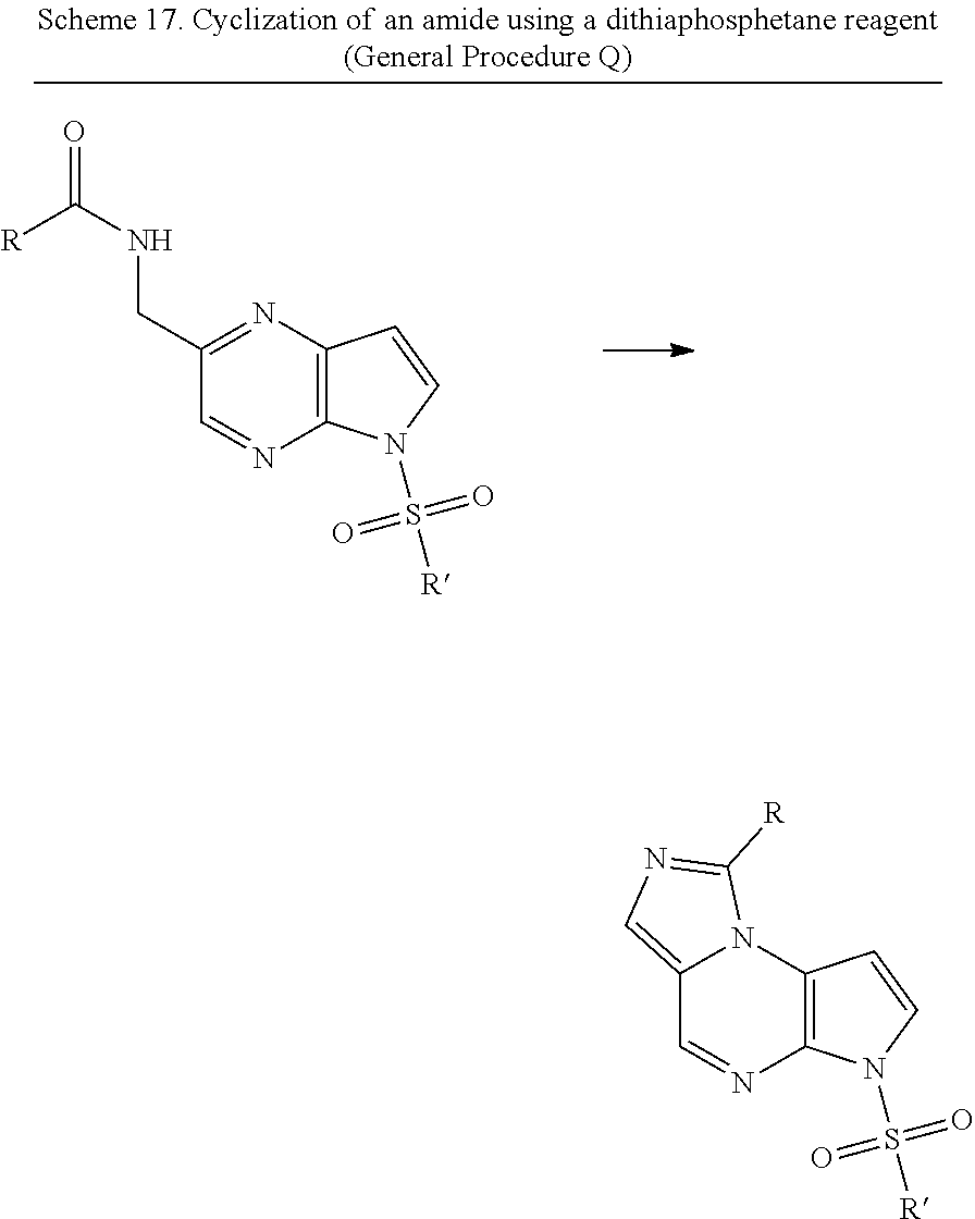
C1(CNC([R])=O)=NC2=C(N=C1)N(S(=O)(=O)[R])C=C2.C12=CN=C([R])N1C1=C(N=C2)N(S(=O)(=O)[R])C=C1
